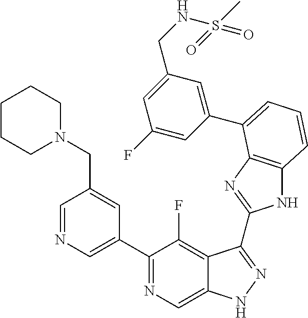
C1=NC=C(C2=NC=C3C(=C2F)C(C2=NC4=C(N2)C=CC=C4C2=CC(CNS(C)(=O)=O)=CC(F)=C2)=NN3)C=C1CN1CCCCC1
